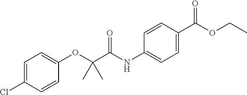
CCOC(C1=CC=C(NC(C(C)(C)OC2=CC=C(Cl)C=C2)=O)C=C1)=O
